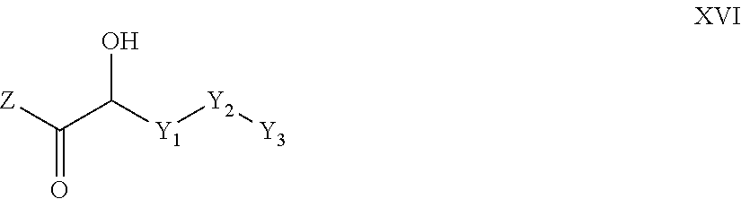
C([Y1][Y2][Y3])(C([Z])=O)O
